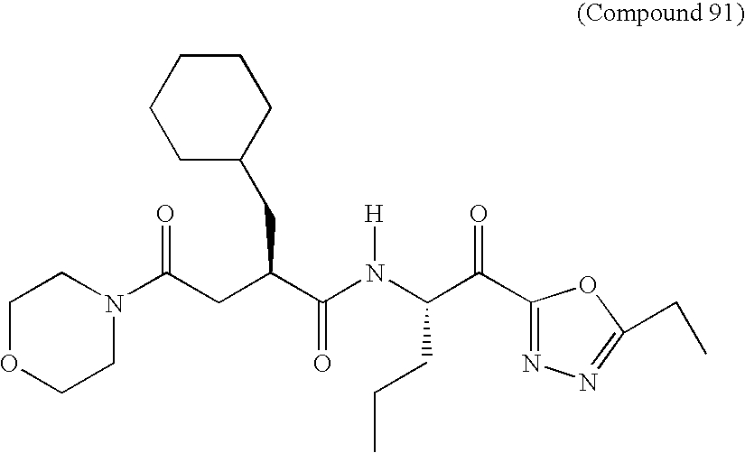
C1OCCN(C(CC(C(=O)N([H])C(CCC)C(=O)C2=NN=C(CC)O2)CC2CCCCC2)=O)C1
